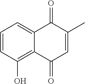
C1=CC(O)=C2C(=C1)C(=O)C(C)=CC2=O
